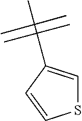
S1C=C(C(C)(C)C)C=C1
